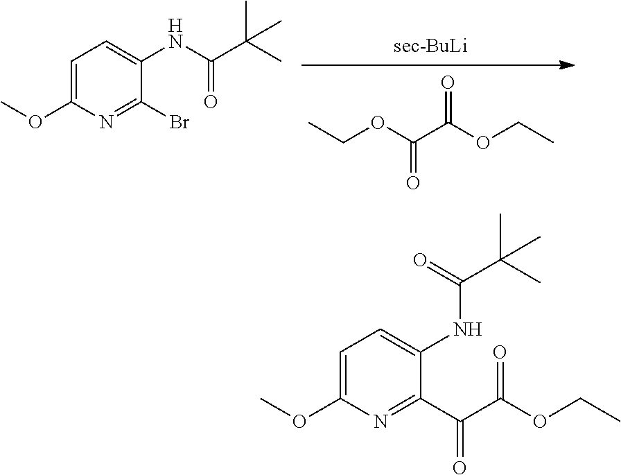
CCOC(C(OCC)=O)=O.C1=C(OC)N=C(Br)C(NC(=O)C(C)(C)C)=C1.C1=C(OC)N=C(C(C(=O)OCC)=O)C(NC(C(C)(C)C)=O)=C1
